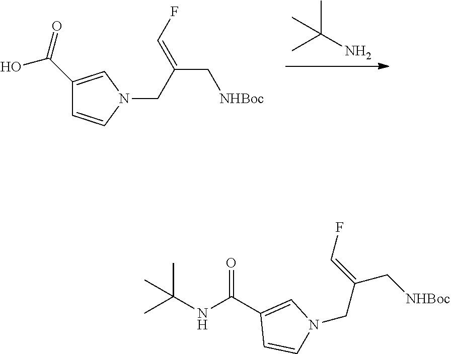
CC(N)(C)C.OC(=O)C1=CN(CC(=CF)C[NHBoc])C=C1.C(NC(C1=CN(CC(=CF)C[NHBoc])C=C1)=O)(C)(C)C
